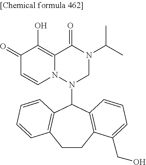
C1(=O)C=CN2C(=C1O)C(=O)N(C(C)C)CN2C1C2=C(CCC3=C1C=CC=C3CO)C=CC=C2
